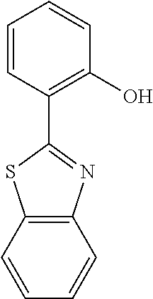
C1=CC(C2=NC3=C(S2)C=CC=C3)=C(O)C=C1
